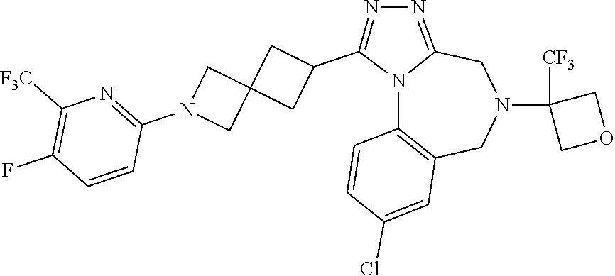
N12C3=C(CN(C4([CF3])COC4)CC1=NN=C2C1CC2(C1)CN(C1=NC([F3C])=C(F)C=C1)C2)C=C(Cl)C=C3
